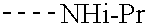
C[NHi-Pr]
